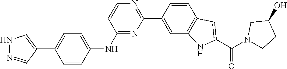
N1=C(NC2=CC=C(C3=CNN=C3)C=C2)C=CN=C1C1=CC2=C(C=C1)C=C(C(N1CCC(O)C1)=O)N2
